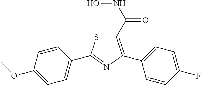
C1=CC(OC)=CC=C1C1=NC(C2=CC=C(F)C=C2)=C(C(=O)NO)S1
